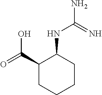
C1CC(NC(N)=N)C(C(=O)O)CC1
